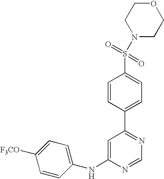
C1(NC2=CC(C3=CC=C(S(N4CCOCC4)(=O)=O)C=C3)=NC=N2)=CC=C([F3CO])C=C1
